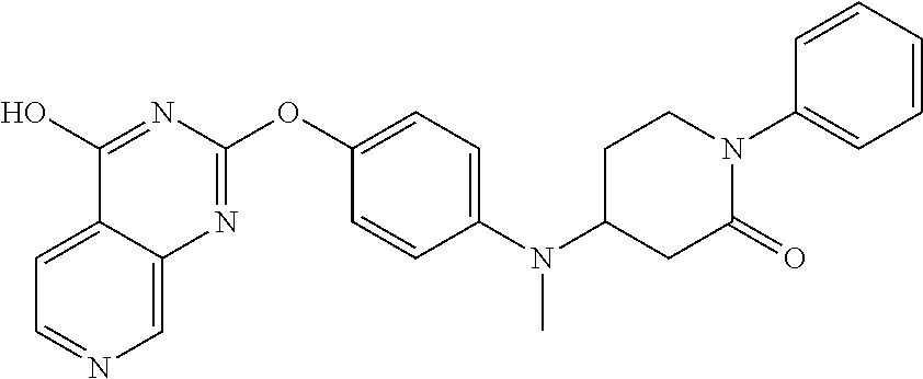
C1=C2C(=CN=C1)N=C(OC1=CC=C(N(C3CC(=O)N(C4=CC=CC=C4)CC3)C)C=C1)N=C2O
